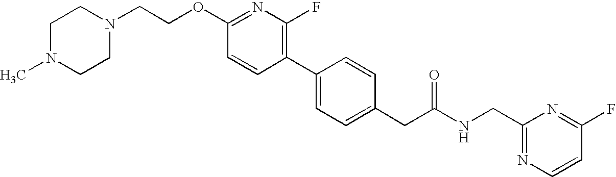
C1=CC(C2=CC=C(CC(NCC3=NC=CC(F)=N3)=O)C=C2)=C(F)N=C1OCCN1CCN(C)CC1
